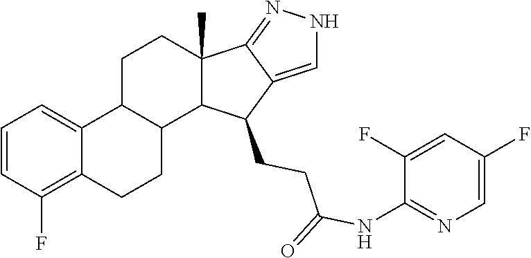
C1=CC(F)=C2C(=C1)C1C(CC2)C2C(C)(CC1)C1=NNC=C1C2CCC(NC1=NC=C(F)C=C1F)=O
